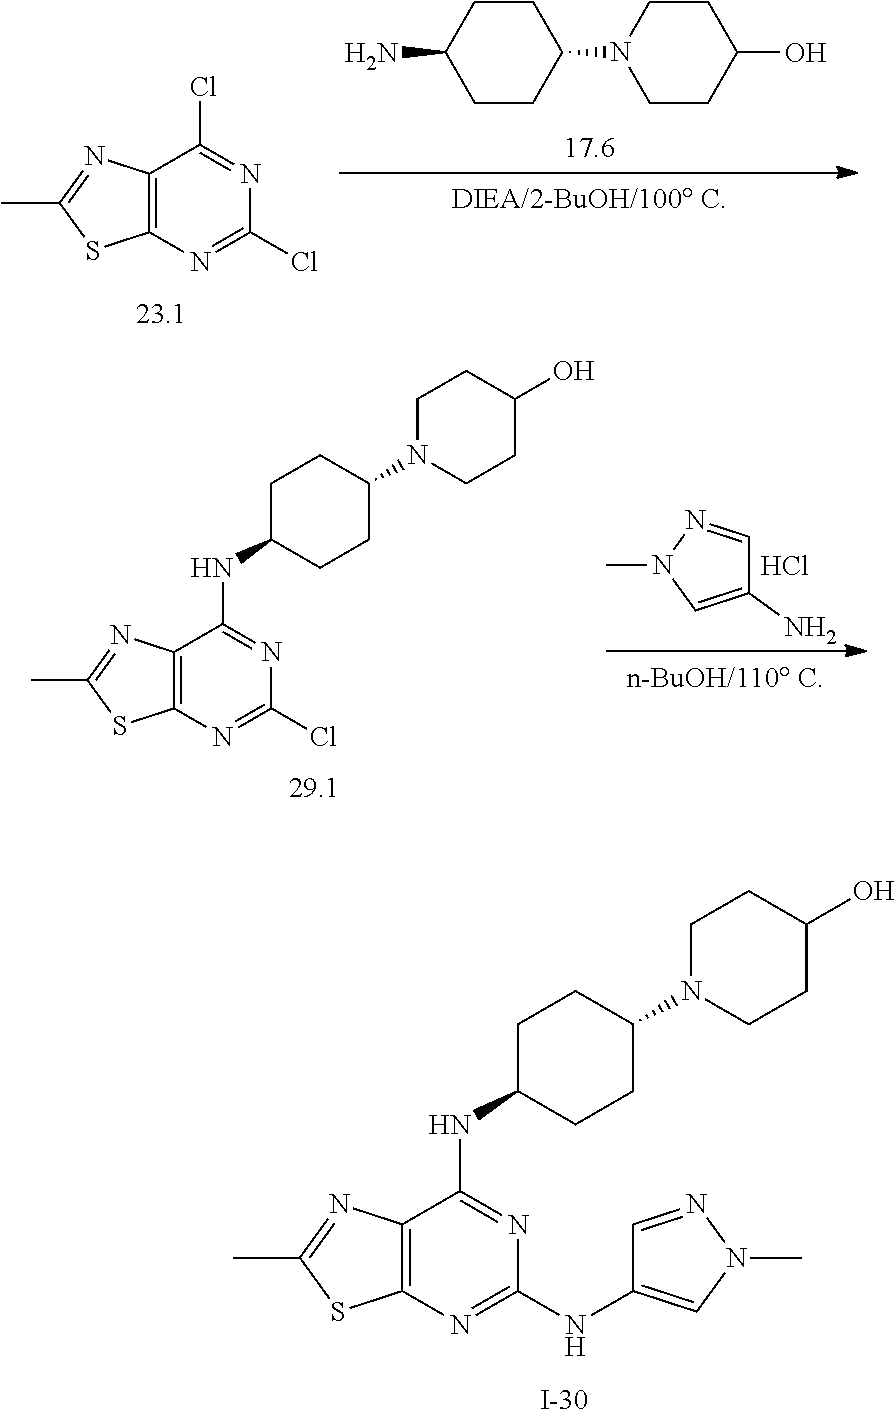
C12=C(N=C(Cl)N=C1Cl)SC(C)=N2.C1CC(N2CCC(O)CC2)CCC1N.C12=C(N=C(Cl)N=C1NC1CCC(N3CCC(O)CC3)CC1)SC(C)=N2.C1=NN(C)C=C1N.Cl.C12=C(N=C(NC3=CN(C)N=C3)N=C1NC1CCC(N3CCC(O)CC3)CC1)SC(C)=N2
